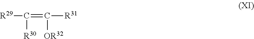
[R29]C(=C([R31])[OR32])[R30]
